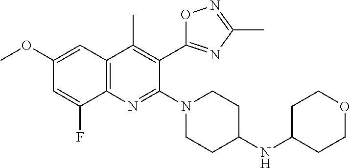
C1(OC)=CC2=C(N=C(N3CCC(NC4CCOCC4)CC3)C(C3=NC(C)=NO3)=C2C)C(F)=C1
